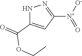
[N+](=O)(C1=NNC(C(OCC)=O)=C1)[O-]
